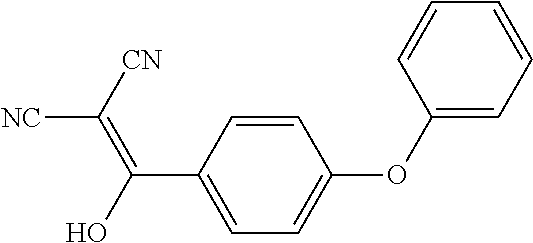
C1(C(O)=C([CN])[NC])=CC=C(OC2=CC=CC=C2)C=C1
